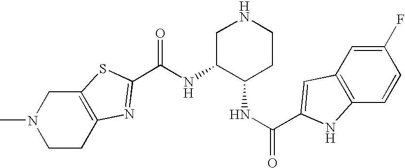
C12=C(CCN(C)C1)N=C(C(NC1C(NC(=O)C3=CC4=C(C=CC(F)=C4)N3)CCNC1)=O)S2
